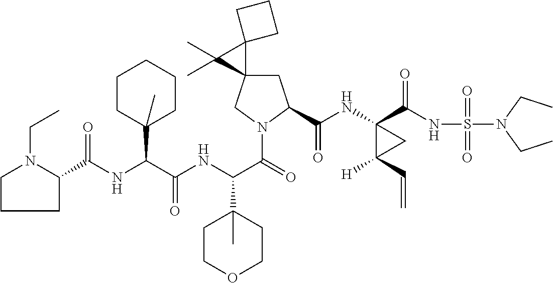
N(C(C(NC(C(=O)N1CC2(CC1C(NC1(C(NS(=O)(=O)N(CC)CC)=O)C([H])(C=C)C1)=O)C1(C2(C)C)CCC1)C1(C)CCOCC1)=O)C1(C)CCCCC1)C(C1N(CC)CCC1)=O
